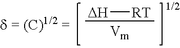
[DH][RT]
